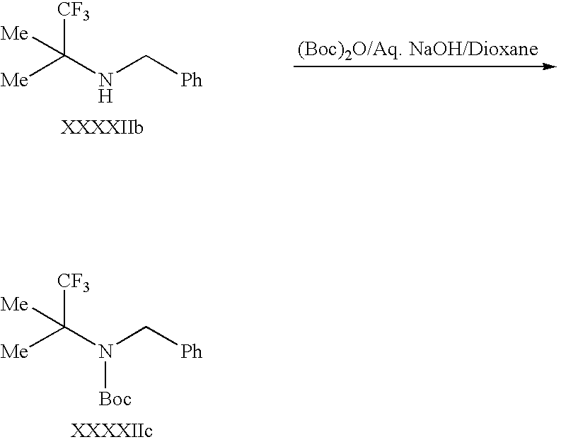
[Me]C(N(C[Ph])[Boc])([CF3])[Me].[Me]C(NC[Ph])([CF3])[Me]
